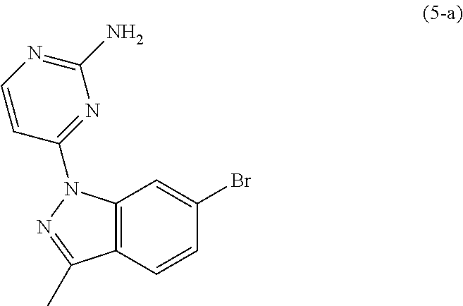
C12=C(C=CC(Br)=C1)C(C)=NN2C1=NC(N)=NC=C1
